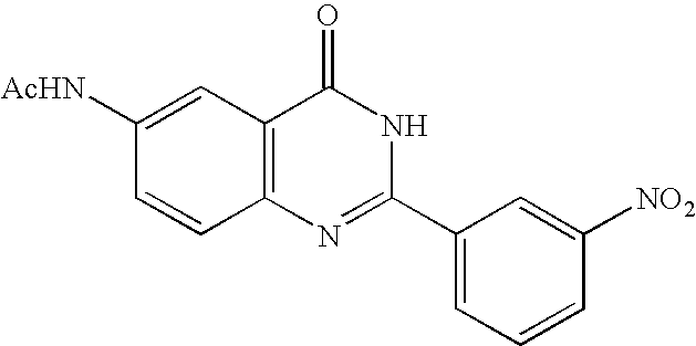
C12=C(C=C([AcHN])C=C1)C(=O)NC(C1=CC=CC([NO2])=C1)=N2
